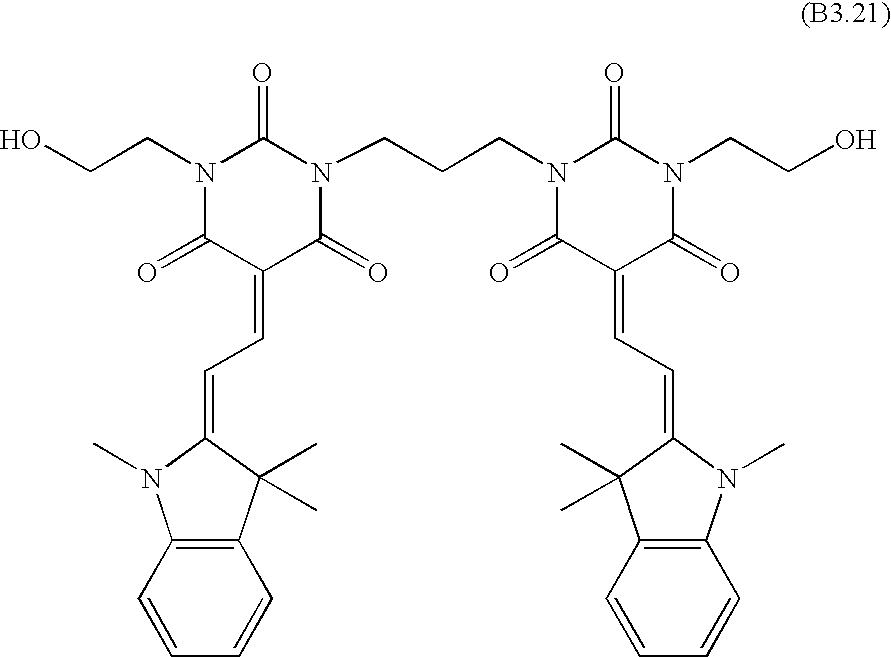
C(CCN1C(=O)C(=CC=C2C(C)(C)C3=C(N2C)C=CC=C3)C(=O)N(CCO)C1=O)N1C(=O)C(=CC=C2C(C)(C)C3=C(N2C)C=CC=C3)C(=O)N(CCO)C1=O
